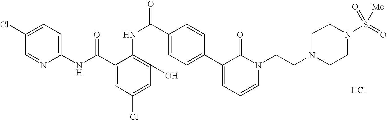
C1(NC(=O)C2=CC(Cl)=CC(O)=C2NC(=O)C2=CC=C(C3=CC=CN(CCN4CCN(S(=O)(=O)[Me])CC4)C3=O)C=C2)=CC=C(Cl)C=N1.Cl
